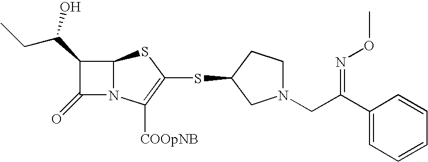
C(C(C1=CC=CC=C1)=NOC)N1CCC(SC2=C([COOpNB])N3C(S2)C(C(CC)O)C3=O)C1
